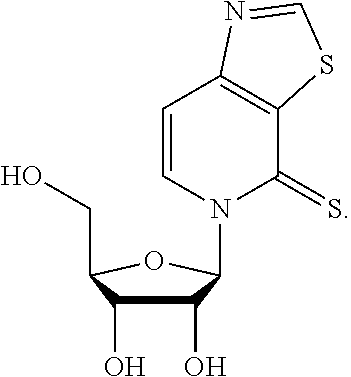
C1(O)C(O)C(CO)OC1N1C(=S)C2=C(C=C1)N=CS2
